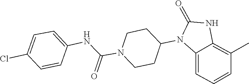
C1CN(C(NC2=CC=C(Cl)C=C2)=O)CCC1N1C(=O)NC2=C(C)C=CC=C12
